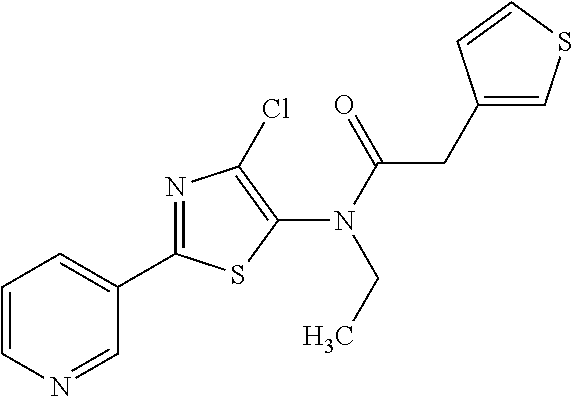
N(C(=O)CC1=CSC=C1)(C1=C(Cl)N=C(C2=CC=CN=C2)S1)CC
